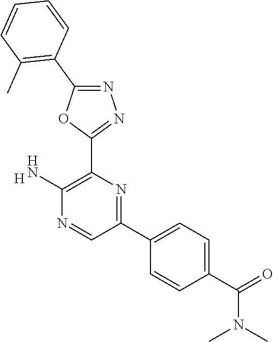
[H].C1(N)=C(C2=NN=C(C3=C(C)C=CC=C3)O2)N=C(C2=CC=C(C(=O)N(C)C)C=C2)C=N1
